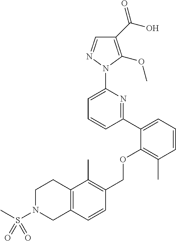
C1(C(O)=O)=C(OC)N(C2=CC=CC(C3=CC=CC(C)=C3OCC3=C(C)C4=C(C=C3)CN(S(C)(=O)=O)CC4)=N2)N=C1
